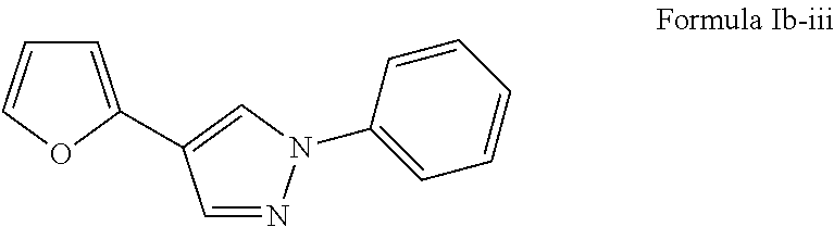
C1=NN(C2=CC=CC=C2)C=C1C1=CC=CO1
